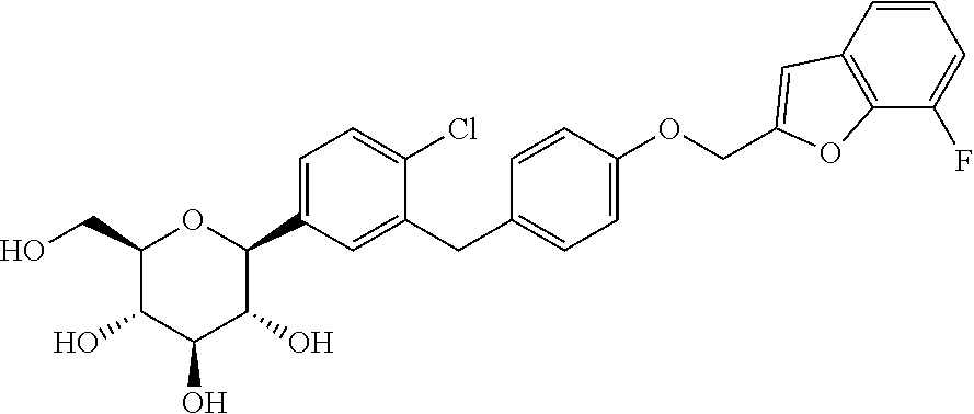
C1(CO)C(O)C(O)C(O)C(C2=CC=C(Cl)C(CC3=CC=C(OCC4=CC5=C(O4)C(F)=CC=C5)C=C3)=C2)O1
